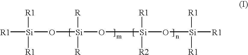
[R1][Si]([R1])([R1])O[Si]([R])([R])O[Si]([R1])([R2])O[Si]([R1])([R1])[R1]
